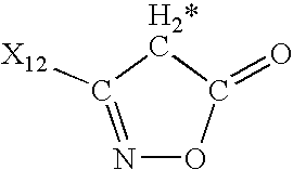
N1=C([X12])[H2*C]C(=O)O1
